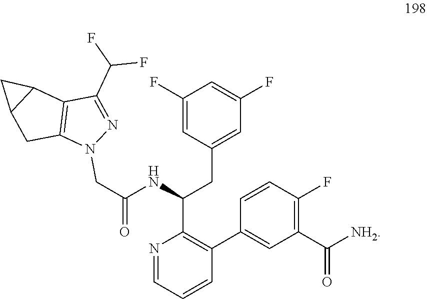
C1(F)=CC(CC(C2=C(C3=CC(C([NH2])=O)=C(F)C=C3)C=CC=N2)NC(=O)CN2C3=C(C4C(C3)C4)C(C(F)F)=N2)=CC(F)=C1
